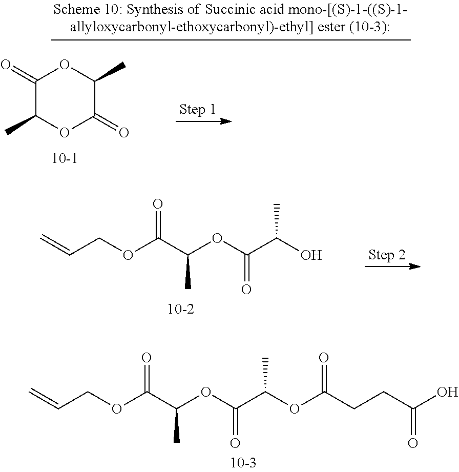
C=CCOC(C(OC(C(OC(CCC(O)=O)=O)C)=O)C)=O.C=CCOC(C(OC(C(O)C)=O)C)=O.C1(=O)C(C)OC(=O)C(C)O1
